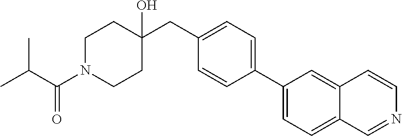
C1N(C(C(C)C)=O)CCC(CC2=CC=C(C3=CC=C4C(=C3)C=CN=C4)C=C2)(O)C1
